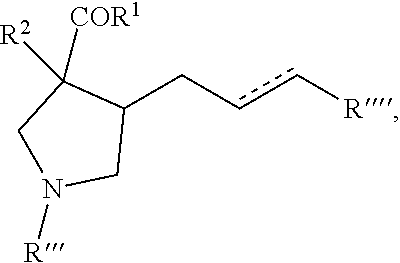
C1(Ccc[R])C([COR1])([R2])CN([R])C1
